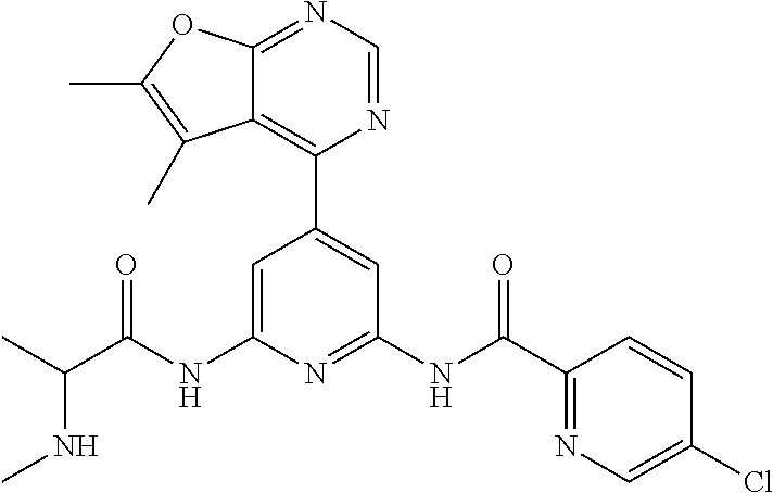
C1=C(NC(C(C)NC)=O)N=C(NC(C2=NC=C(Cl)C=C2)=O)C=C1C1=C2C(=NC=N1)OC(C)=C2C
